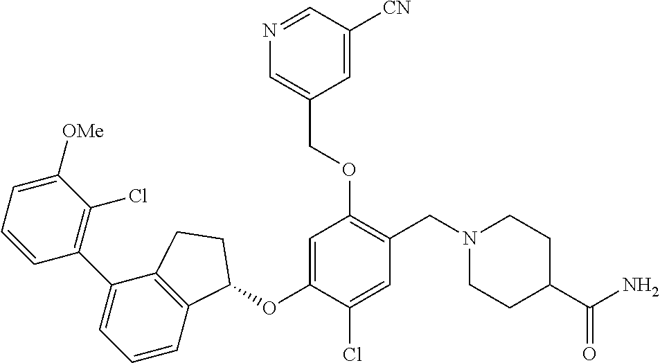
C1=CC=C([OMe])C(Cl)=C1C1=CC=CC2=C1CCC2OC1=CC(OCC2=CN=CC([CN])=C2)=C(CN2CCC(C(N)=O)CC2)C=C1Cl
